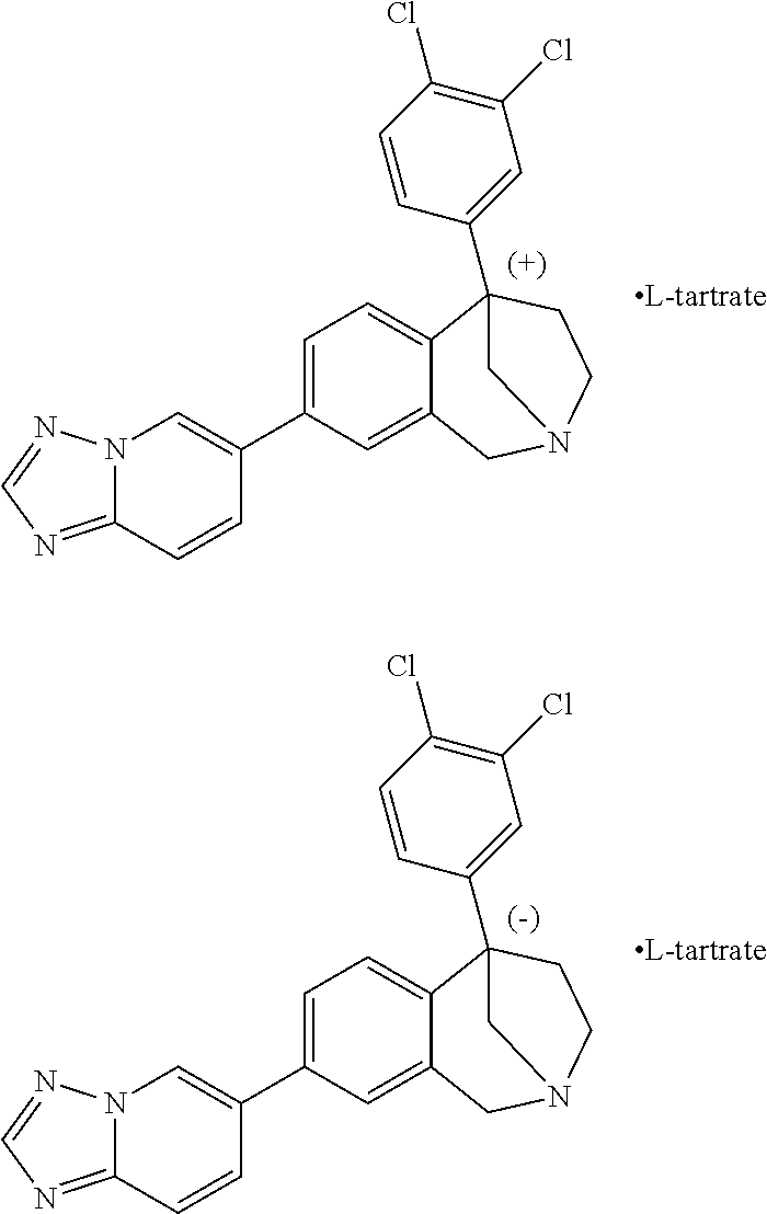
C1=C(C2=CN3C(=NC=N3)C=C2)C=C2C(=C1)C1(C3=CC(Cl)=C(Cl)C=C3)CCN(C2)C1.C1=C(C2=CN3C(=NC=N3)C=C2)C=C2C(=C1)C1(C3=CC(Cl)=C(Cl)C=C3)CCN(C2)C1
